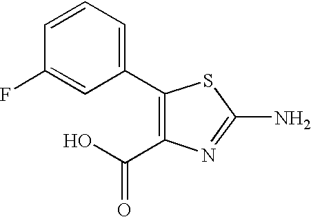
C1=CC=C(C2=C(C(O)=O)N=C(N)S2)C=C1F
